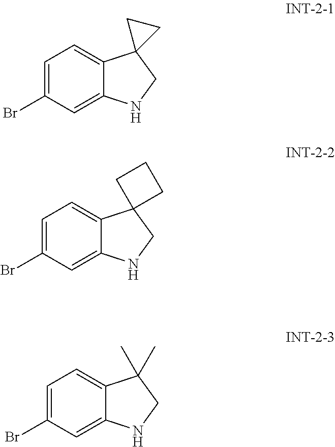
C1=C(Br)C=C2C(=C1)C1(CN2)CC1.C1=C(Br)C=C2C(=C1)C1(CN2)CCC1.C1=C(Br)C=C2C(=C1)C(C)(C)CN2
